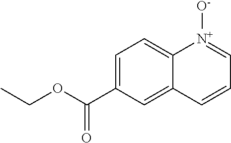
C1=C(C(OCC)=O)C=C2C(=C1)[N+]([O-])=CC=C2
